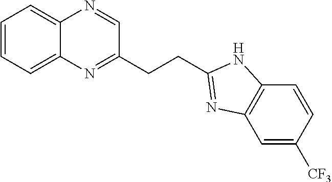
C1=CC=C2C(=C1)N=CC(CCC1=NC3=C(N1)C=CC([CF3])=C3)=N2
